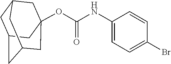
O(C(=O)NC1=CC=C(Br)C=C1)C12CC3CC(CC(C1)C3)C2
